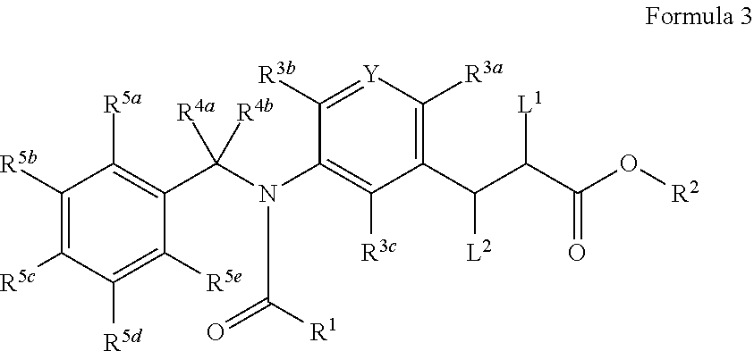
C1([R3b])=[Y]C([R3a])=C(C(C(C(O[R2])=O)[L1])[L2])C([R3c])=C1N(C(=O)[R1])C(C1=C([R5a])C([R5b])=C([R5c])C([R5d])=C1[R5e])([R4a])[R4b]
